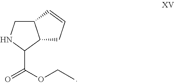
C12CNC(C(OCC)=O)C1CC=C2
